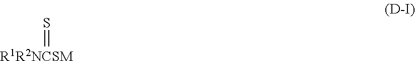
[R1R2NCSM]=S
